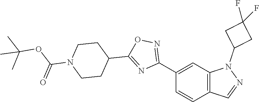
C12=C(C=C(C3=NOC(C4CCN(C(=O)OC(C)(C)C)CC4)=N3)C=C1)N(C1CC(F)(F)C1)N=C2
